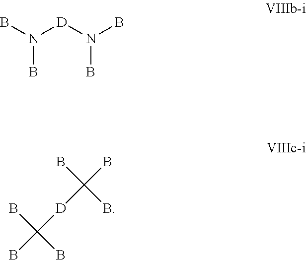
BN([D]N(B)B)B.BC(B)([D]C(B)(B)B)B
